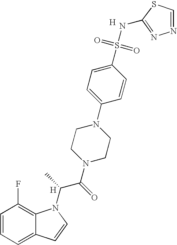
C1=CC=C2C(=C1F)N(C(C(N1CCN(C3=CC=C(S(=O)(=O)NC4=NN=CS4)C=C3)CC1)=O)C)C=C2.[H].[H]
